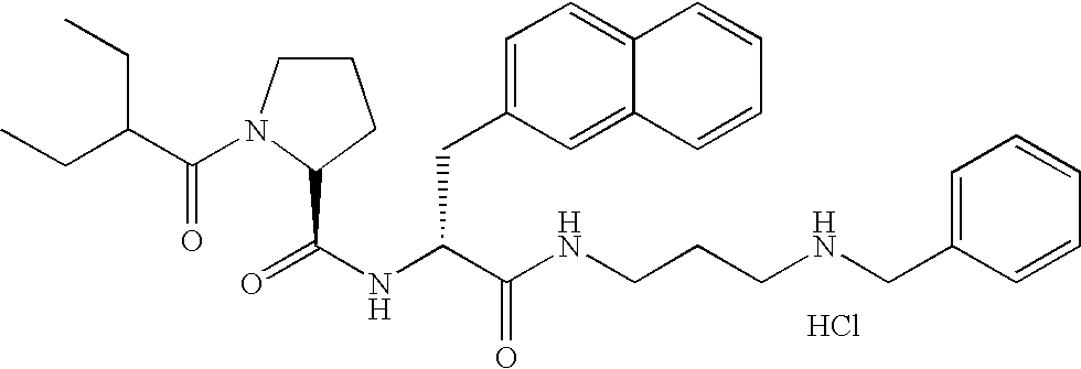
Cl.N(C(C(NCCCNCC1=CC=CC=C1)=O)CC1=CC=C2C(=C1)C=CC=C2)C(=O)C1N(C(=O)C(CC)CC)CCC1
